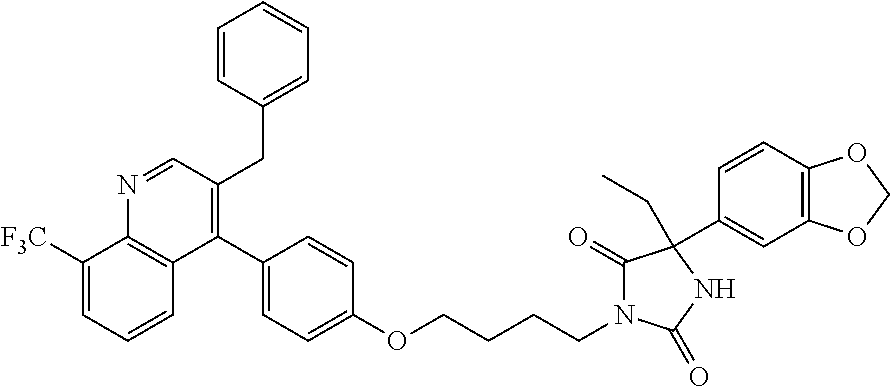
C1([F3C])=CC=CC2=C1N=CC(CC1=CC=CC=C1)=C2C1=CC=C(OCCCCN2C(=O)C(C3=CC4=C(C=C3)OCO4)(CC)NC2=O)C=C1
